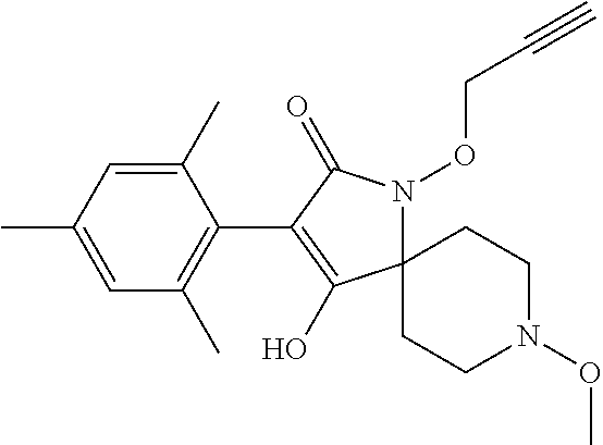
C1(C2=C(O)C3(N(OCC#C)C2=O)CCN(OC)CC3)=C(C)C=C(C)C=C1C
